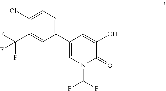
C1(C2=CC=C(Cl)C(C(F)(F)F)=C2)=CN(C(F)F)C(=O)C(O)=C1
